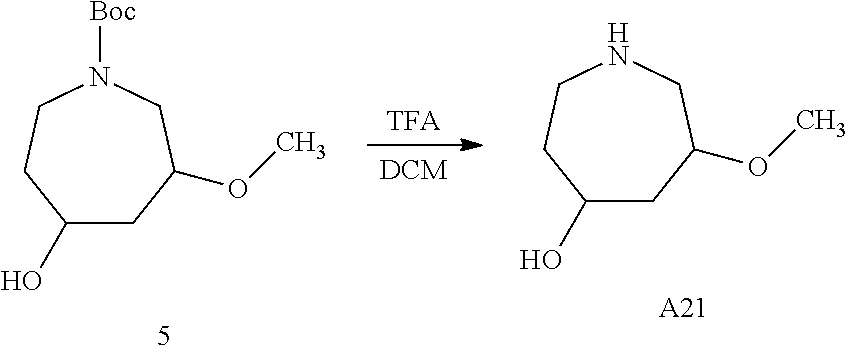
C1(O)CC(OC)CN([Boc])CC1.[TFA].[DCM].C1(O)CC(OC)CNCC1.[A21]
